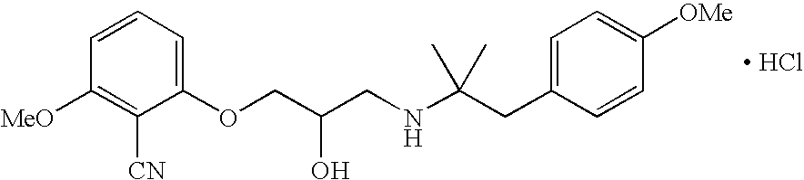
O(CC(CNC(CC1=CC=C([OMe])C=C1)(C)C)O)C1=CC=CC([MeO])=C1[CN].[ HCl]
